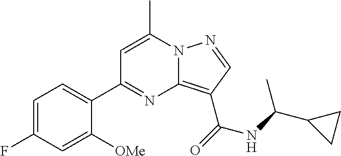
C1=C(C)N2C(=C(C(=O)NC(C3CC3)C)C=N2)N=C1C1=CC=C(F)C=C1[OMe]
